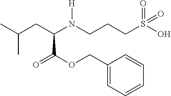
C(C(N(CCCS(=O)(=O)O)[H])C(OCC1=CC=CC=C1)=O)C(C)C
